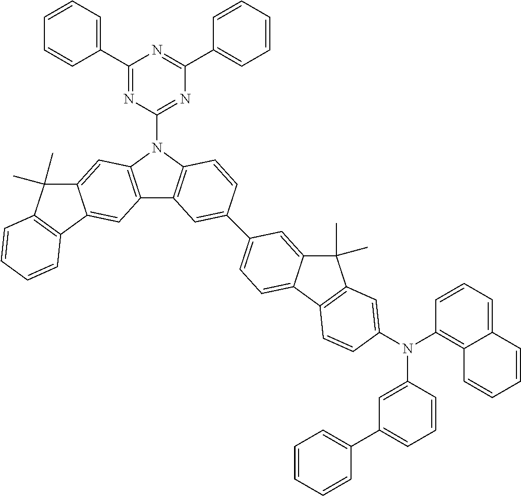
C1(C2=CC=CC=C2)=NC(N2C3=C(C4=C2C=C2C(=C4)C4=C(C2(C)C)C=CC=C4)C=C(C2=CC=C4C(=C2)C(C)(C)C2=C4C=CC(N(C4=C5C(=CC=C4)C=CC=C5)C4=CC(C5=CC=CC=C5)=CC=C4)=C2)C=C3)=NC(C2=CC=CC=C2)=N1
